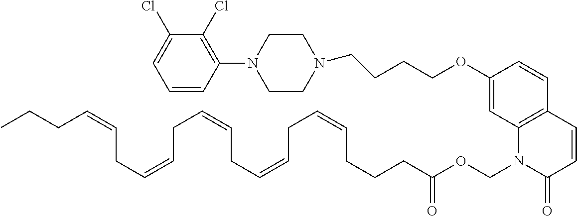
C1=CC(N2CCN(CCCCOC3=CC4=C(C=C3)C=CC(=O)N4COC(=O)CCCC=CCC=CCC=CCC=CCC=CCCC)CC2)=C(Cl)C(Cl)=C1
